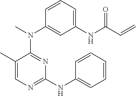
C1(C)=CN=C(NC2=CC=CC=C2)N=C1N(C1=CC(NC(C=C)=O)=CC=C1)C
